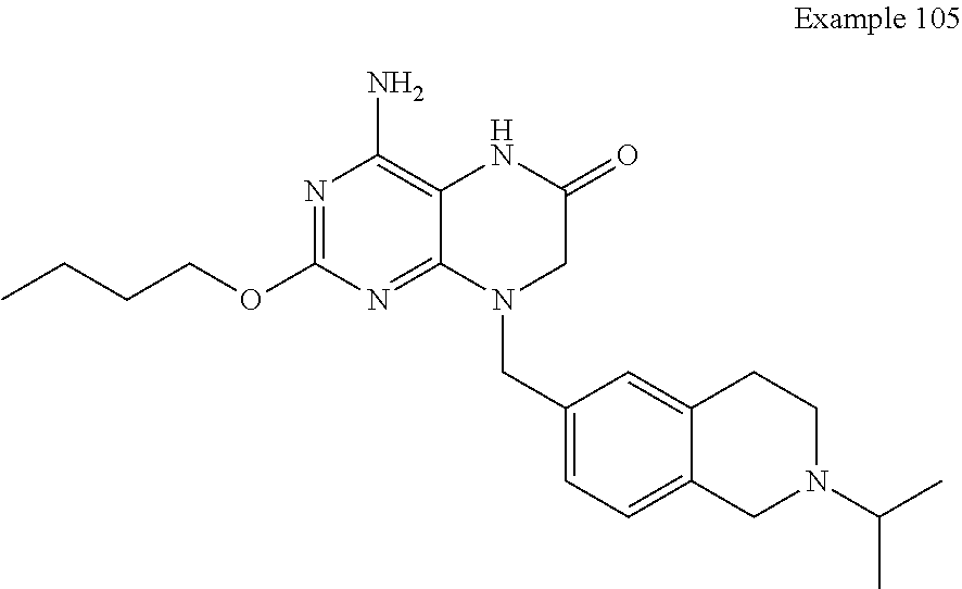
N1=C(OCCCC)N=C2C(=C1N)NC(=O)CN2CC1=CC=C2C(=C1)CCN(C(C)C)C2
